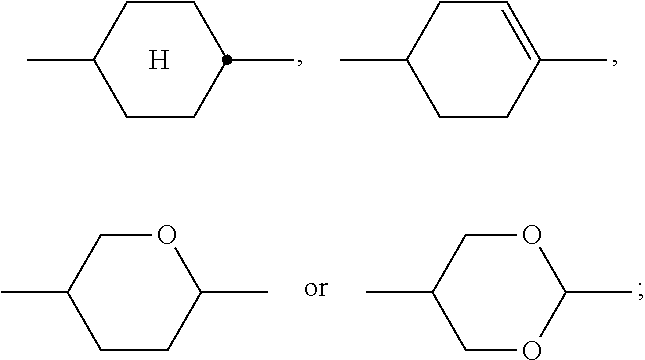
CC1CCC(C)CC1.[H].CC1CCC(C)=CC1.CC1CCC(C)OC1.CC1COC(C)OC1
